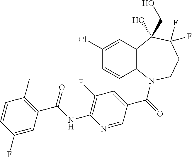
C1(Cl)=CC2=C(C=C1)N(C(=O)C1=CC(F)=C(NC(C3=C(C)C=CC(F)=C3)=O)N=C1)CCC(F)(F)C2(O)CO
